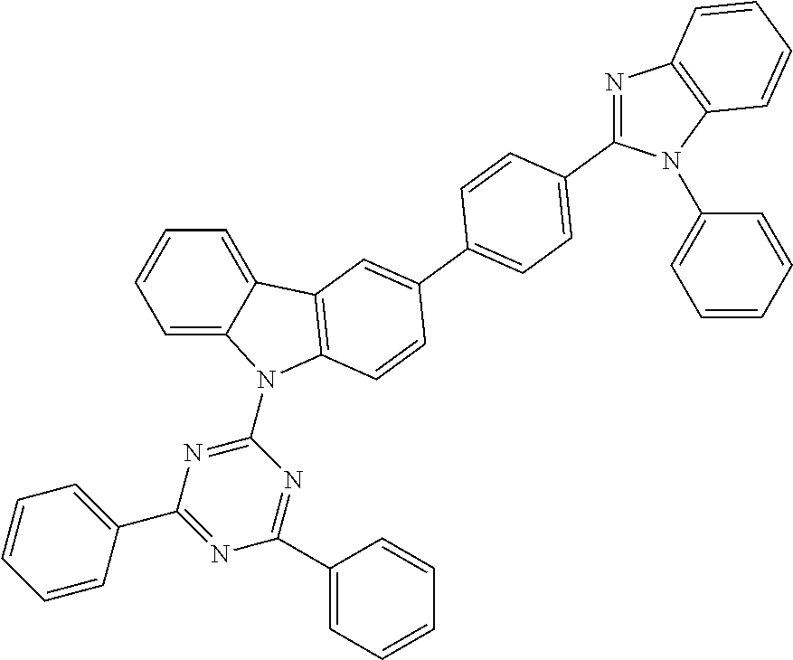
C1=C2C(=CC=C1)C1=C(N2C2=NC(C3=CC=CC=C3)=NC(C3=CC=CC=C3)=N2)C=CC(C2=CC=C(C3=NC4=C(N3C3=CC=CC=C3)C=CC=C4)C=C2)=C1
